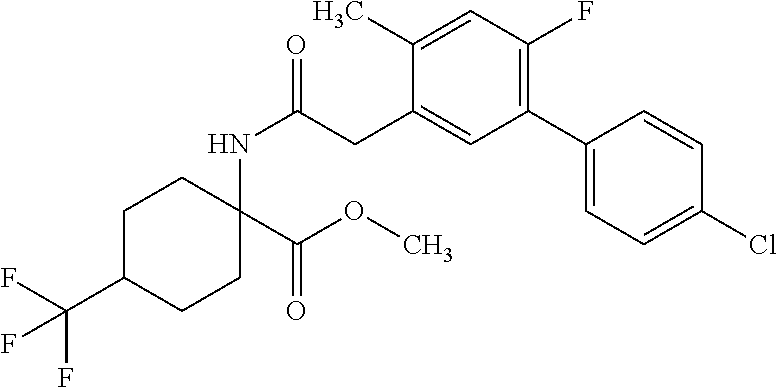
C1C(C(F)(F)F)CCC(NC(=O)CC2=CC(C3=CC=C(Cl)C=C3)=C(F)C=C2C)(C(OC)=O)C1
